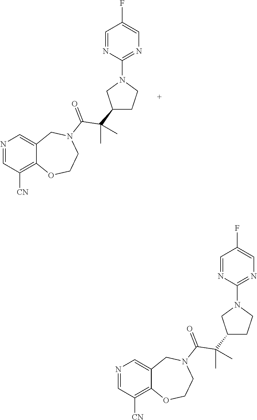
N1=CC([CN])=C2C(=C1)CN(C(=O)C(C1CCN(C3=NC=C(F)C=N3)C1)(C)C)CCO2.N1=CC([CN])=C2C(=C1)CN(C(=O)C(C1CCN(C3=NC=C(F)C=N3)C1)(C)C)CCO2
